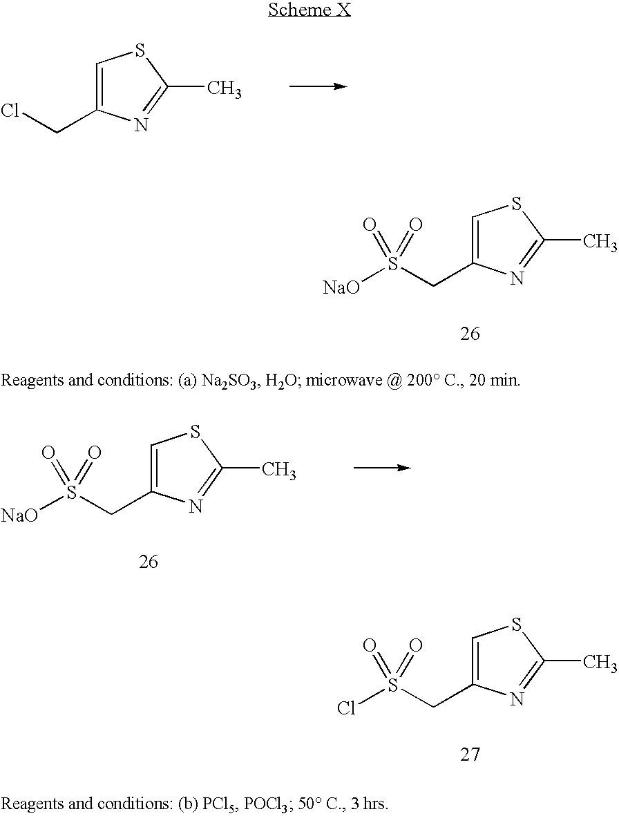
C1=C(CCl)N=C(C)S1.C1=C(CS([NaO])(=O)=O)N=C(C)S1.C1=C(CS([NaO])(=O)=O)N=C(C)S1.C1=C(CS(Cl)(=O)=O)N=C(C)S1
